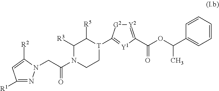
C1=CC=CC(C(OC(=O)C2=[Y2][G2]C([T]3C([R5])C([R3])N(C(CN4N=C([R1])C=C4[R2])=O)CC3)=[Y1]2)C)=C1
